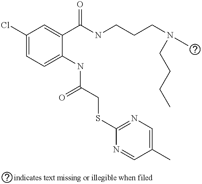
N(C(CSC1=NC=C(C)C=N1)=O)C1=CC=C(Cl)C=C1C(NCCCN(C)CCCC)=O
